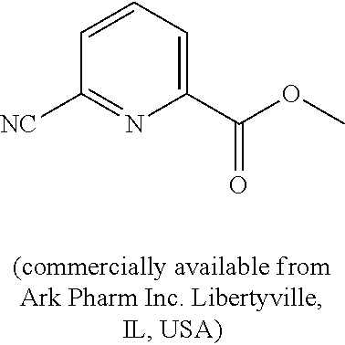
C1=CC=C(C(=O)OC)N=C1[NC]
